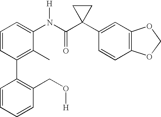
C1(C2=C(C)C(N(C(C3(C4=CC5=C(C=C4)OCO5)CC3)=O)[H])=CC=C2)=C(CO[H])C=CC=C1
